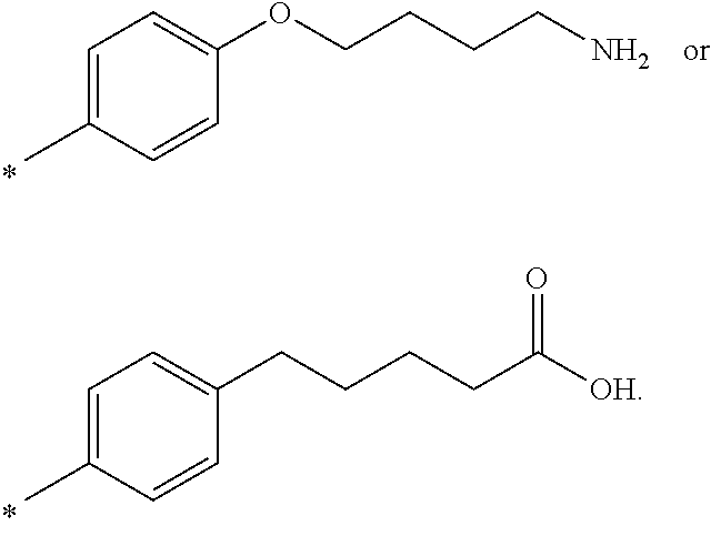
C1=C(C)C=CC(OCCCCN)=C1.C1=C(C)C=CC(CCCCC([OH])=O)=C1
